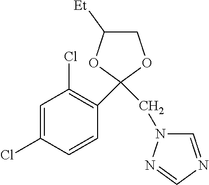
C1C([Et])OC(C2=C(Cl)C=C(Cl)C=C2)(CN2C=NC=N2)O1
